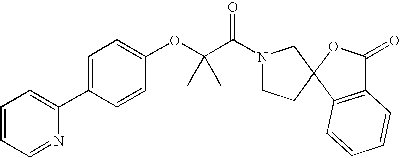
C1=CC=NC(C2=CC=C(OC(C)(C)C(=O)N3CCC4(C3)C3=C(C(=O)O4)C=CC=C3)C=C2)=C1
